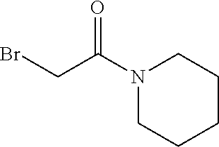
BrCC(N1CCCCC1)=O
